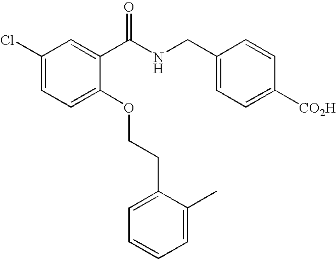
C1(Cl)=CC=C(OCCC2=CC=CC=C2C)C(C(NCC2=CC=C([CO2H])C=C2)=O)=C1
